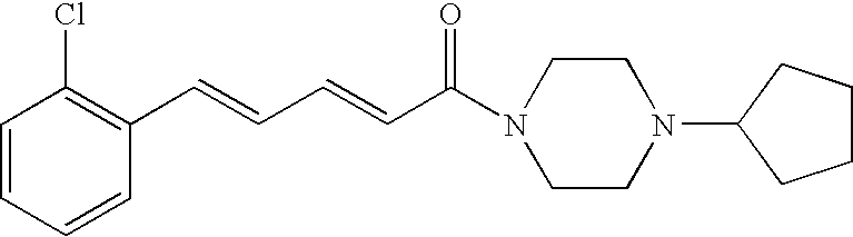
C1=CC=CC(C=CC=CC(N2CCN(C3CCCC3)CC2)=O)=C1Cl
